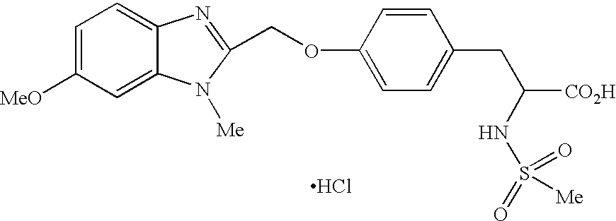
C1=C([MeO])C=C2C(=C1)N=C(COC1=CC=C(CC(NS(=O)(=O)[Me])[CO2H])C=C1)N2[Me].Cl
